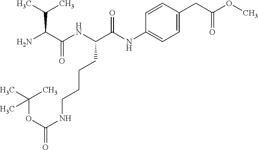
C1=C(CC(OC)=O)C=CC(NC(=O)C(NC(C(N)C(C)C)=O)CCCCNC(=O)OC(C)(C)C)=C1
